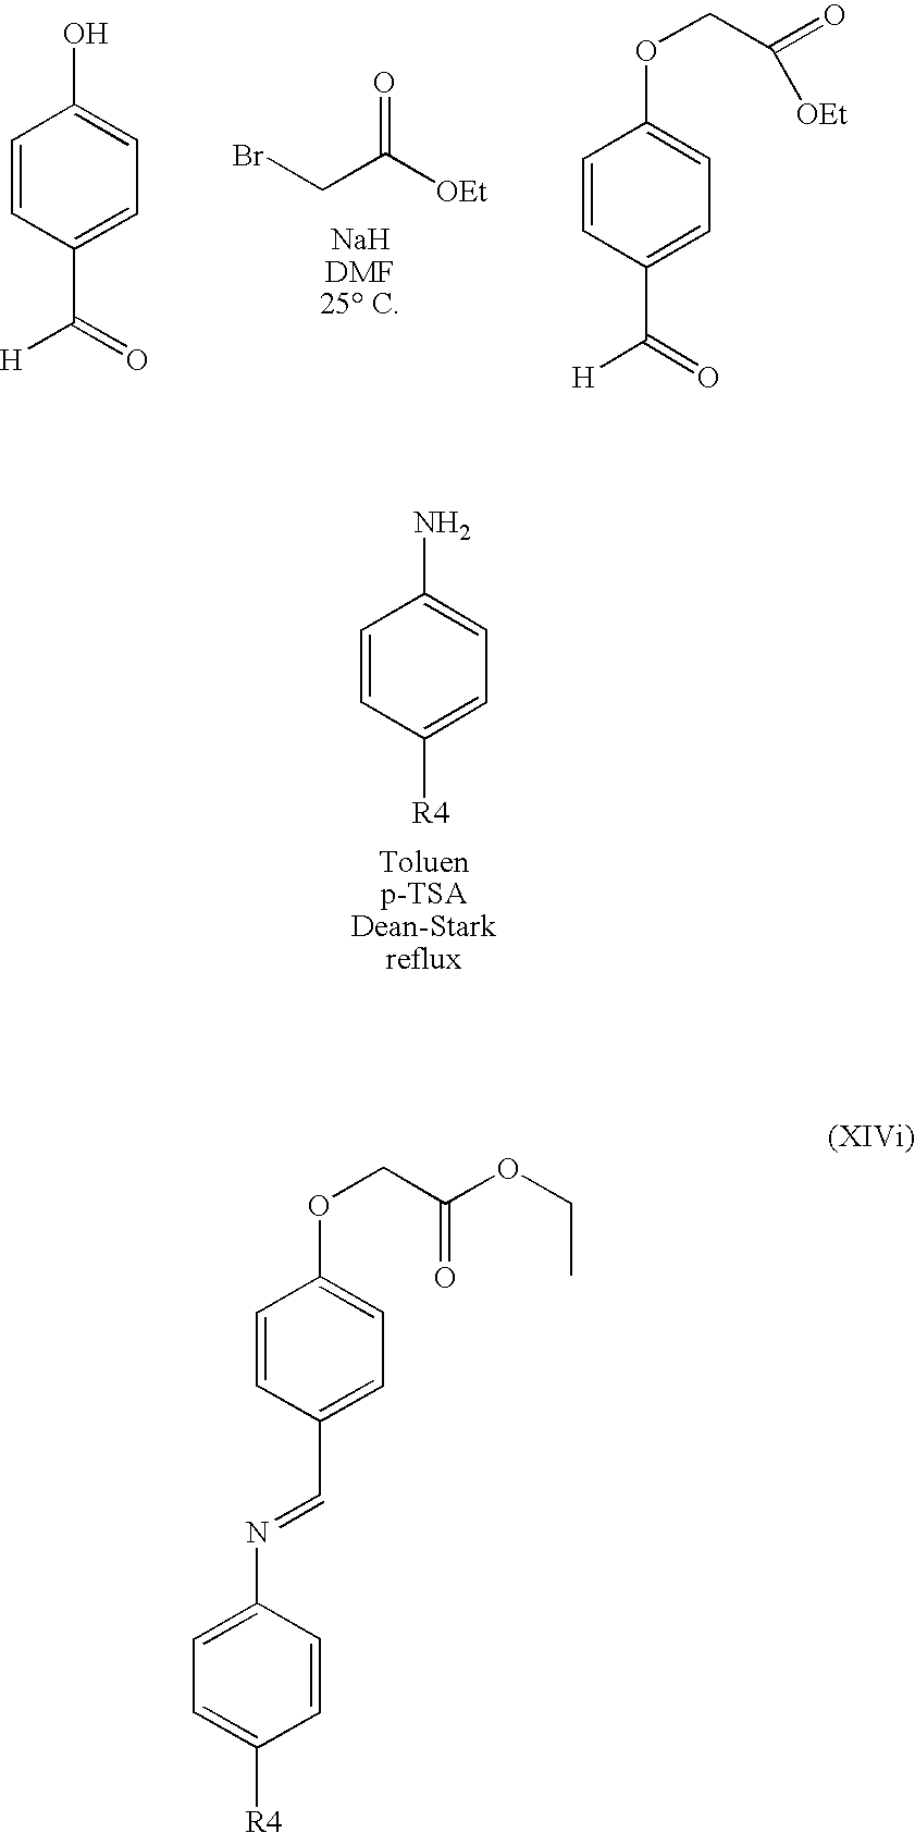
C1=CC([R4])=CC=C1N.C(C([OEt])=O)Br.C1=CC(C(=O)[H])=CC=C1O.C1=CC(C(=O)[H])=CC=C1OCC(=O)[OEt].C1=CC(C=NC2=CC=C([R4])C=C2)=CC=C1OCC(OCC)=O
